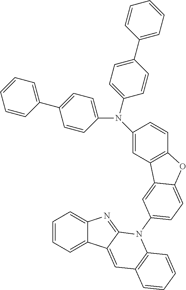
C1=CC=C2C(=C1)N=C1C2=CC2=C(N1C1=CC=C3C(=C1)C1=C(O3)C=CC(N(C3=CC=C(C4=CC=CC=C4)C=C3)C3=CC=C(C4=CC=CC=C4)C=C3)=C1)C=CC=C2
